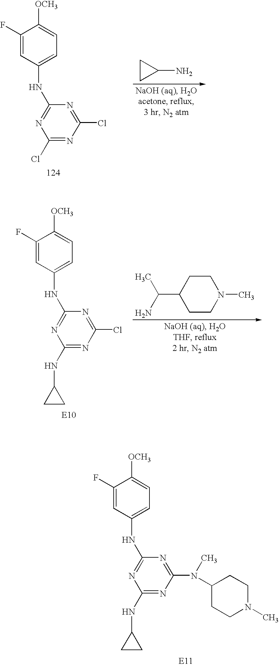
C1(F)=CC(NC2=NC(NC3CC3)=NC(N(C)C3CCN(C)CC3)=N2)=CC=C1[OCH3].C1(F)=CC(NC2=NC(Cl)=NC(Cl)=N2)=CC=C1[OCH3].C1CC1N.C1(F)=CC(NC2=NC(NC3CC3)=NC(Cl)=N2)=CC=C1[OCH3].C1CC(C(C)N)CCN1C
